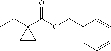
CCC1(C(OCC2=CC=CC=C2)=O)CC1
